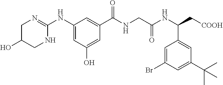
C1=C(O)C=C(NC2=NCC(O)CN2)C=C1C(NCC(NC(C[COOH])C1=CC(C(C)(C)C)=CC(Br)=C1)=O)=O
